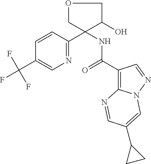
C1=CC(C2(NC(=O)C3=C4N(N=C3)C=C(C3CC3)C=N4)C(O)COC2)=NC=C1C(F)(F)F
